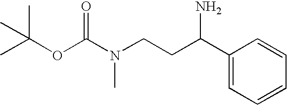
CC(OC(N(CCC(C1=CC=CC=C1)N)C)=O)(C)C
